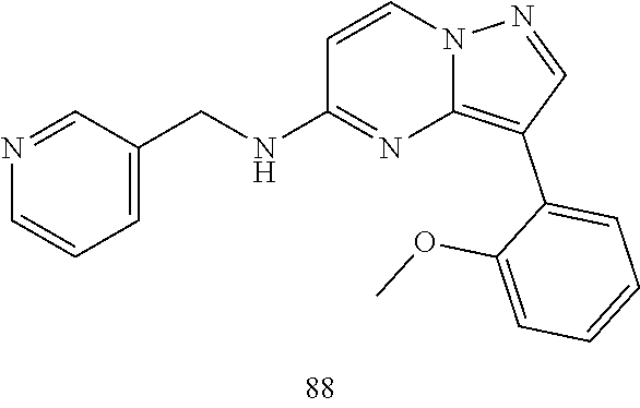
C1(C2=C3N=C(NCC4=CC=CN=C4)C=CN3N=C2)=CC=CC=C1OC
